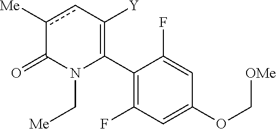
C1(C2=C([Y])cc([Me])C(=O)N2C[Me])=C(F)C=C(OC[OMe])C=C1F
